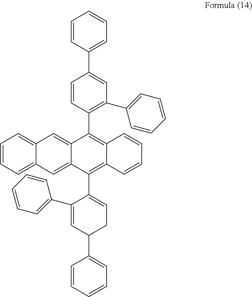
C1=CC=C2C(=C1)C=C1C(=C2)C(C2=CCC(C3=CC=CC=C3)C=C2C2=CC=CC=C2)=C2C(=C1C1=C(C3=CC=CC=C3)C=C(C3=CC=CC=C3)C=C1)C=CC=C2
